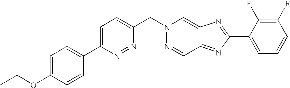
C1=C(C2=CC=C(OCC)C=C2)N=NC(CN2N=CC3=NC(C4=CC=CC(F)=C4F)=NC3=C2)=C1
